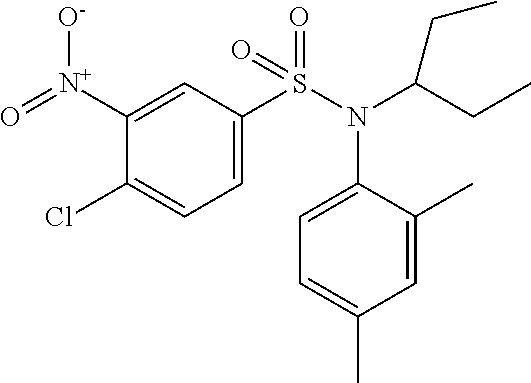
C1=C([N+](=O)[O-])C(Cl)=CC=C1S(N(C1=CC=C(C)C=C1C)C(CC)CC)(=O)=O
